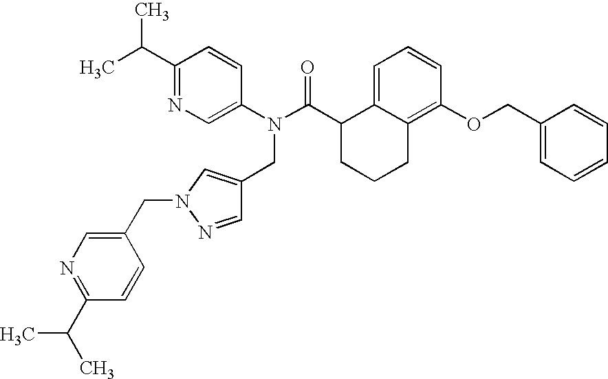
C1(C(C)C)=NC=C(N(C(C2CCCC3=C(OCC4=CC=CC=C4)C=CC=C23)=O)CC2=CN(CC3=CN=C(C(C)C)C=C3)N=C2)C=C1
